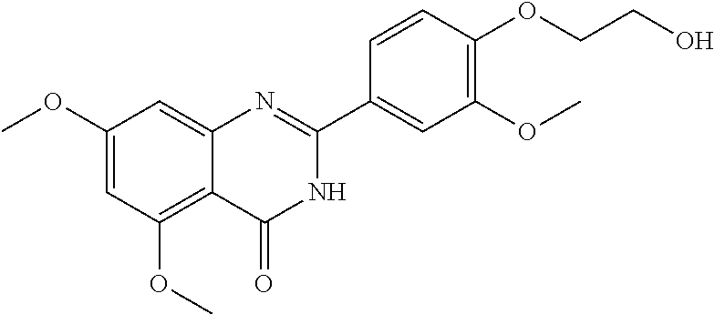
C1(OC)=CC(OC)=C2C(=C1)N=C(C1=CC(OC)=C(OCCO)C=C1)NC2=O
